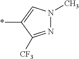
*C1=CN(C)N=C1[CF3]
